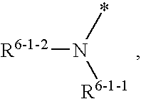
[R6-1-2]N(*)[R6-1-1]
